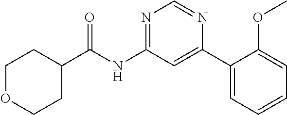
C1OCCC(C(NC2=NC=NC(C3=CC=CC=C3OC)=C2)=O)C1
